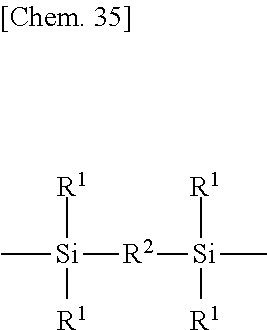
C[Si]([R2][Si](C)([R1])[R1])([R1])[R1]
